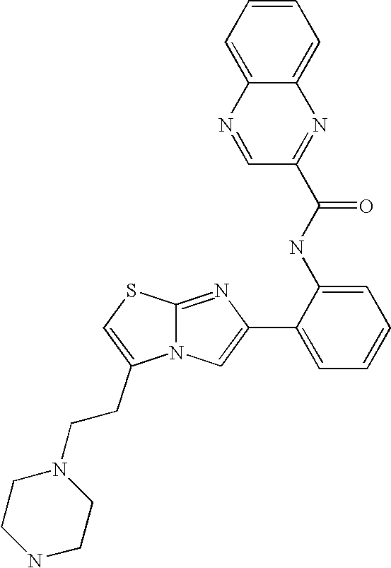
N12C(=NC(C3=CC=CC=C3NC(=O)C3=NC4=CC=CC=C4N=C3)=C1)SC=C2CCN1CCNCC1
